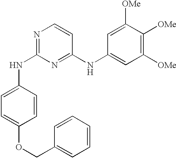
N(C1=NC=CC(NC2=CC([OMe])=C([OMe])C([OMe])=C2)=N1)C1=CC=C(OCC2=CC=CC=C2)C=C1
